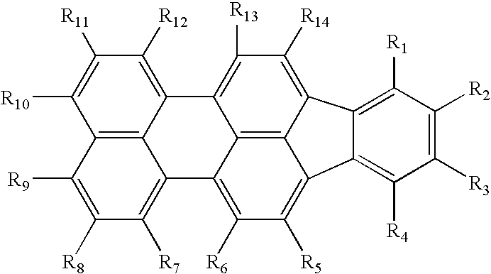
C1([R10])=C([R11])C([R12])=C2C3=C1C([R9])=C([R8])C([R7])=C3C1=C([R6])C([R5])=C3C4=C1C2=C([R13])C([R14])=C4C1=C([R1])C([R2])=C([R3])C([R4])=C13
